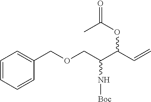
C1=CC=CC(COCC(C(C=C)OC(C)=O)N[Boc])=C1
